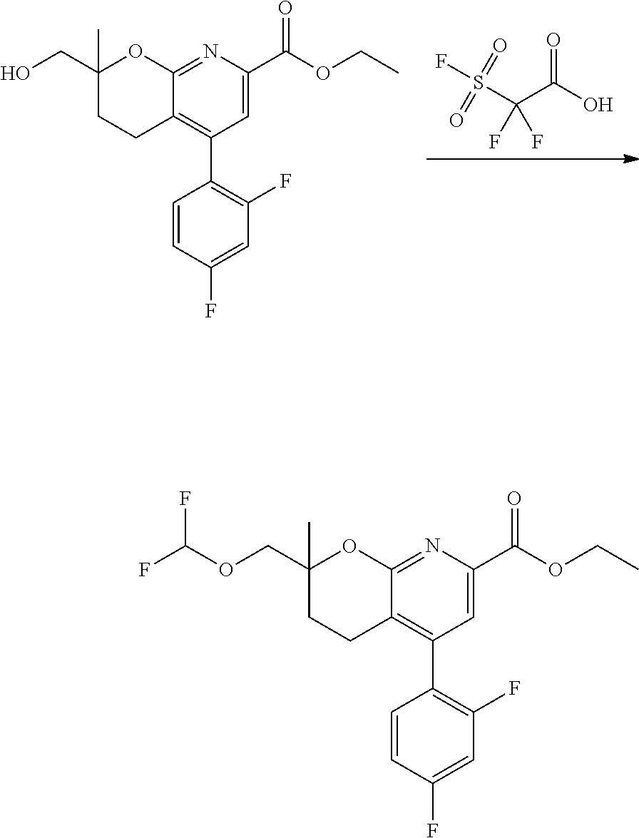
FS(C(C(O)=O)(F)F)(=O)=O.C1(C(OCC)=O)=CC(C2=C(F)C=C(F)C=C2)=C2C(=N1)OC(CO)(C)CC2.C1(C(OCC)=O)=CC(C2=C(F)C=C(F)C=C2)=C2C(=N1)OC(COC(F)F)(C)CC2
